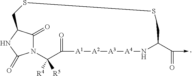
N12C(=O)C(NC1=O)CSSCC(C(=O)->C)N[A4][A3][A2][A1]C(=O)C2([R5])[R4]
